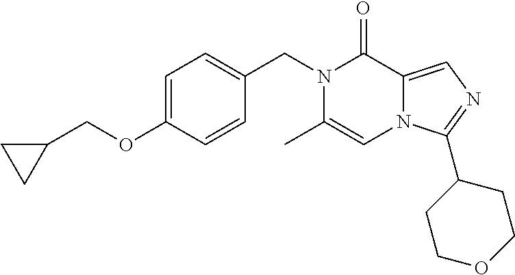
C1=C(OCC2CC2)C=CC(CN2C(C)=CN3C(=CN=C3C3CCOCC3)C2=O)=C1
